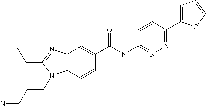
C12=C(C=CC(C(NC3=NN=C(C4=CC=CO4)C=C3)=O)=C1)N(CCCN)C(CC)=N2
